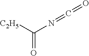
C(N=C=O)([C2H5])=O
